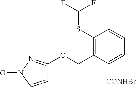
C1(SC(F)F)=C(COC2=NN([G])C=C2)C([CONHBr])=CC=C1
